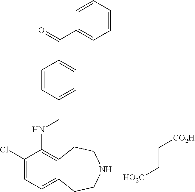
C1(Cl)=CC=C2C(=C1NCC1=CC=C(C(C3=CC=CC=C3)=O)C=C1)CCNCC2.[HO2C]CC[CO2H]
